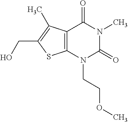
C12=C(N(CCOC)C(=O)N(C)C1=O)SC(CO)=C2C
